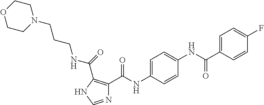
N1=CNC(C(NCCCN2CCOCC2)=O)=C1C(NC1=CC=C(NC(C2=CC=C(F)C=C2)=O)C=C1)=O
